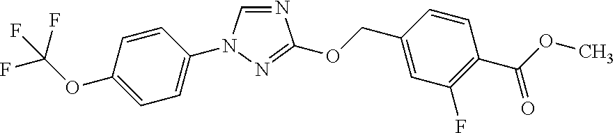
C1=C(OC(F)(F)F)C=CC(N2C=NC(OCC3=CC(F)=C(C(=O)OC)C=C3)=N2)=C1
